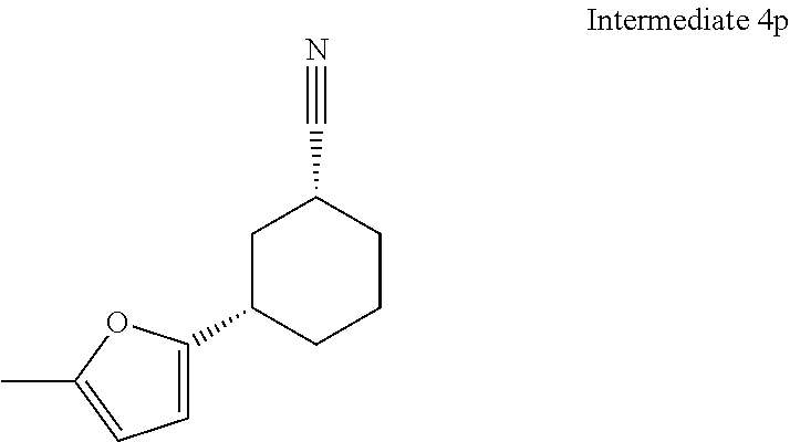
C1C(C2=CC=C(C)O2)CCCC1C#N
